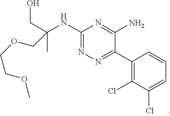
C1(C2=NN=C(NC(CO)(C)COCCOC)N=C2N)=C(Cl)C(Cl)=CC=C1
